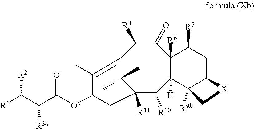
[R2]C(C(C(=O)OC1C(C)=C2C([R4])C(=O)C3([R6])C([H])(C4([R9b])C(CC3[R7])[X]C4)C([R10])C([R11])(C1)C2(C)C)[R3a])[R1]
